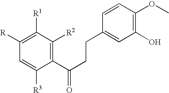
C1([R])=C([R1])C([R2])=C(C(CCC2=CC(O)=C(OC)C=C2)=O)C([R3])=C1
